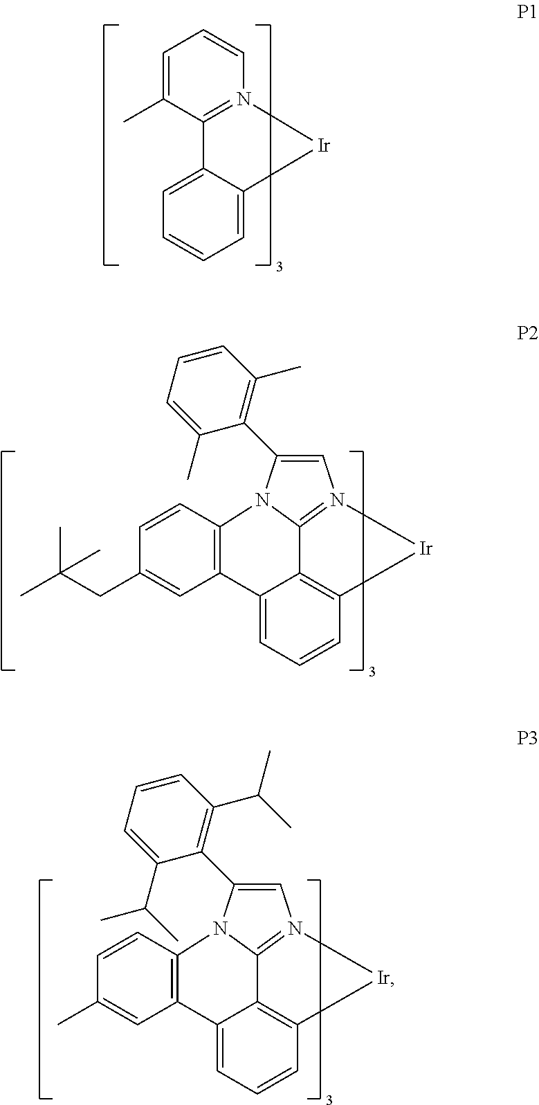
C1=C(C)C2=N(C=C1)[Ir]C1=CC=CC=C21.C12=CC=CC3=C1C1=N(C=C(C4=C(C)C=CC=C4C)N1C1=C2C=C(CC(C)(C)C)C=C1)[Ir]3.C12=CC=CC3=C1C1=N(C=C(C4=C(C(C)C)C=CC=C4C(C)C)N1C1=C2C=C(C)C=C1)[Ir]3
